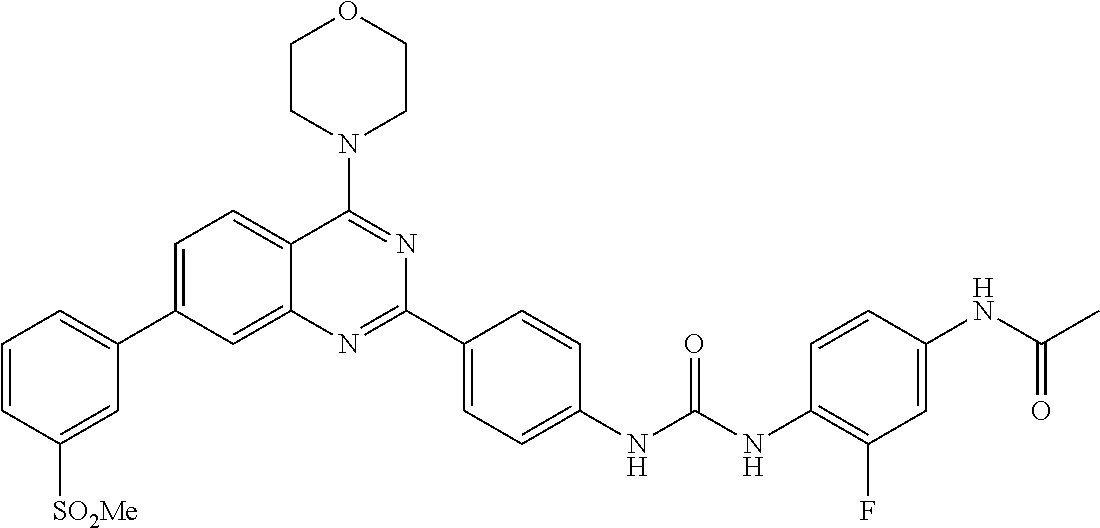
C1=C(C2=CC=CC([SO2Me])=C2)C=C2C(=C1)C(N1CCOCC1)=NC(C1=CC=C(NC(NC3=C(F)C=C(NC(C)=O)C=C3)=O)C=C1)=N2
